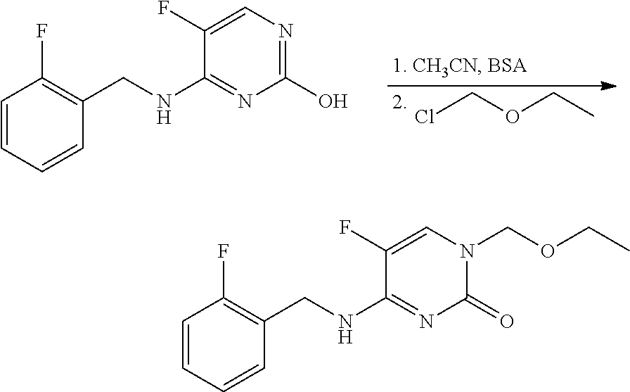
ClCOCC.C1(O)=NC=C(F)C(NCC2=C(F)C=CC=C2)=N1.C1(=O)N(COCC)C=C(F)C(NCC2=C(F)C=CC=C2)=N1
